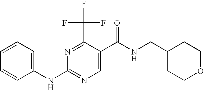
C1(NC2=NC=C(C(NCC3CCOCC3)=O)C(C(F)(F)F)=N2)=CC=CC=C1
